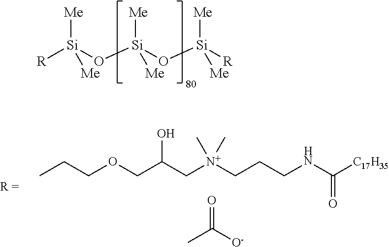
[R][Si](O[Si](O[Si]([R])([Me])[Me])([Me])[Me])([Me])[Me].CCCOCC(C[N+](CCCNC([C17H35])=O)(C)C)O.CC([O-])=O
